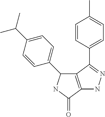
C1=CC(C2=NNC3=C2C(C2=CC=C(C(C)C)C=C2)NC3=O)=CC=C1C
